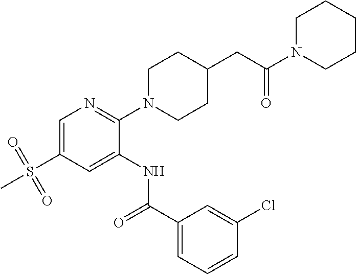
C1=C(S(=O)(=O)C)C=C(NC(C2=CC=CC(Cl)=C2)=O)C(N2CCC(CC(=O)N3CCCCC3)CC2)=N1
